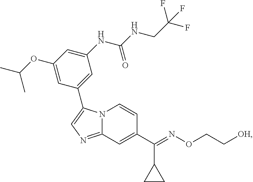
N12C(=NC=C1C1=CC(NC(NCC(F)(F)F)=O)=CC(OC(C)C)=C1)C=C(C(=NOCC[OH])C1CC1)C=C2
